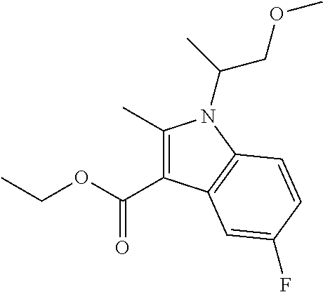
C1(C)=C(C(OCC)=O)C2=C(N1C(C)COC)C=CC(F)=C2
